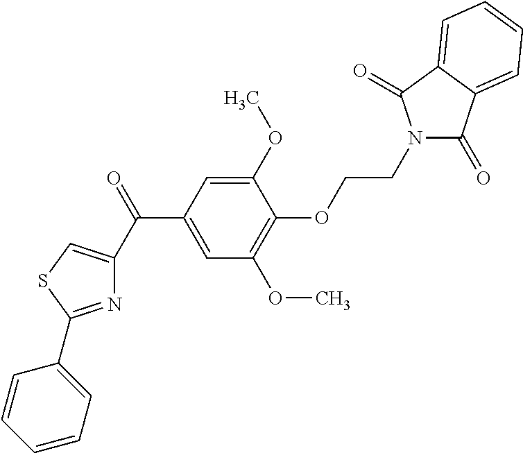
C1(C(=O)C2=CSC(C3=CC=CC=C3)=N2)=CC(OC)=C(OCCN2C(=O)C3=CC=CC=C3C2=O)C(OC)=C1
